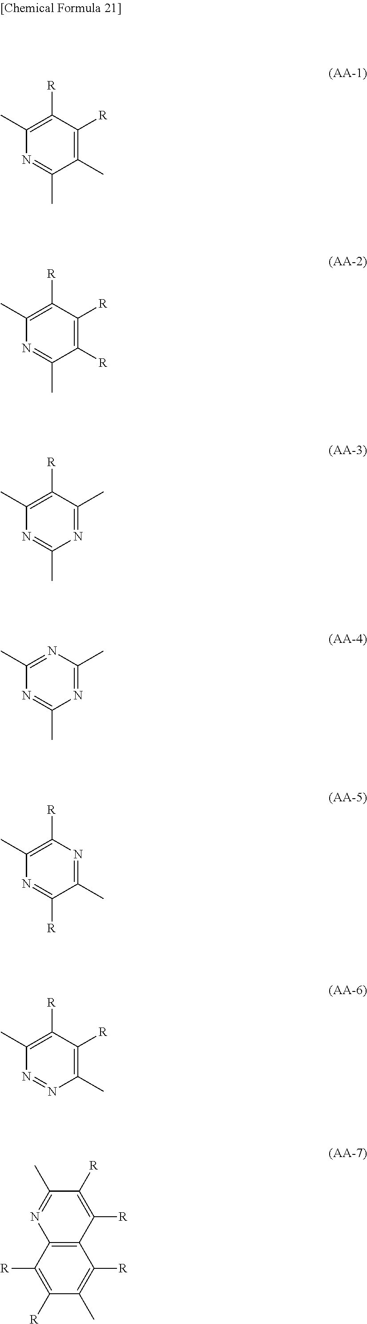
C12=C(C([R])=C([R])C(C)=C1[R])N=C(C)C([R])=C2[R].C1([R])=C(C)N=C(C)C(C)=C1[R].C1([R])=C(C)N=C(C)C([R])=C1[R].C1([R])=C(C)N=C(C)N=C1C.N1=C(C)N=C(C)N=C1C.C1([R])=C(C)N=C([R])C(C)=N1.C1([R])=C(C)N=NC(C)=C1[R]
